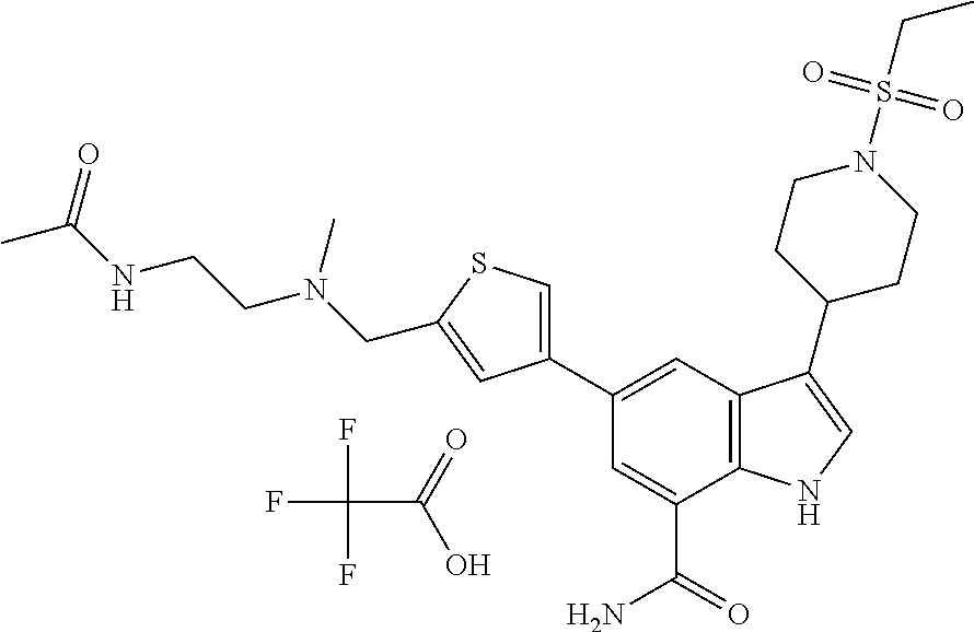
C1=C(C(=O)N)C2=C(C=C1C1=CSC(CN(CCNC(C)=O)C)=C1)C(C1CCN(S(CC)(=O)=O)CC1)=CN2.FC(F)(F)C(=O)O
